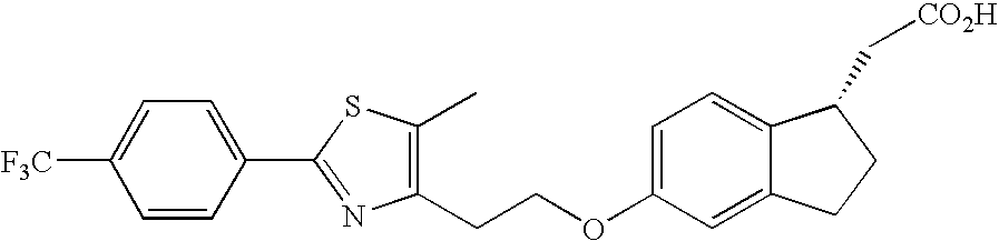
C1(CCOC2=CC=C3C(=C2)CCC3C[CO2H])=C(C)SC(C2=CC=C([F3C])C=C2)=N1
